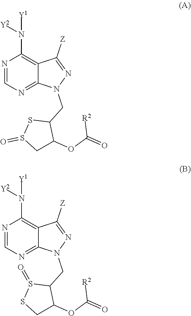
N1=CN=C2C(=C1N([Y1])[Y2])C([Z])=NN2CC1SS(=O)CC1OC([R2])=O.N1=CN=C2C(=C1N([Y1])[Y2])C([Z])=NN2CC1S(=O)SCC1OC([R2])=O
